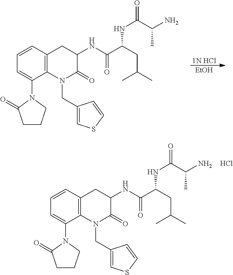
Cl.C1=CC2=C(C(N3C(=O)CCC3)=C1)N(CC1=CSC=C1)C(=O)C(NC(C(CC(C)C)NC(=O)C(N)C)=O)C2.[1N HCl].[EtOH].C1=CC2=C(C(N3C(=O)CCC3)=C1)N(CC1=CSC=C1)C(=O)C(NC(C(CC(C)C)NC(=O)C(N)C)=O)C2
